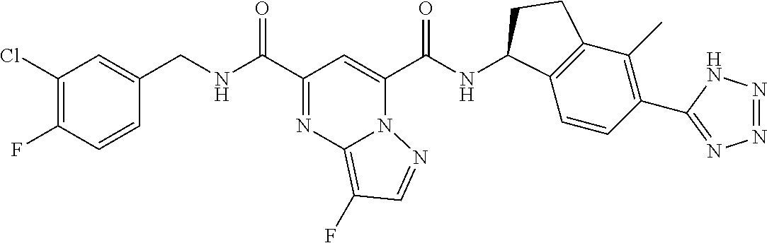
C1(Cl)=C(F)C=CC(CNC(C2=NC3=C(F)C=NN3C(C(NC3C4=C(C(C)=C(C5=NN=NN5)C=C4)CC3)=O)=C2)=O)=C1
